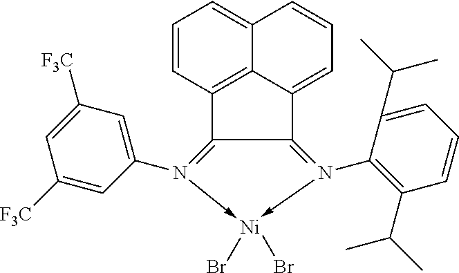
C12=N(C3=C(C(C)C)C=CC=C3C(C)C)->[Ni](Br)(Br)-N(C3=CC([F3C])=CC([F3C])=C3)=C1C1=C3C2=CC=CC3=CC=C1
